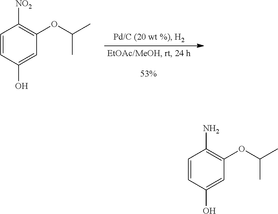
C1=CC(O)=CC(OC(C)C)=C1[NO2].C1=CC(O)=CC(OC(C)C)=C1N
